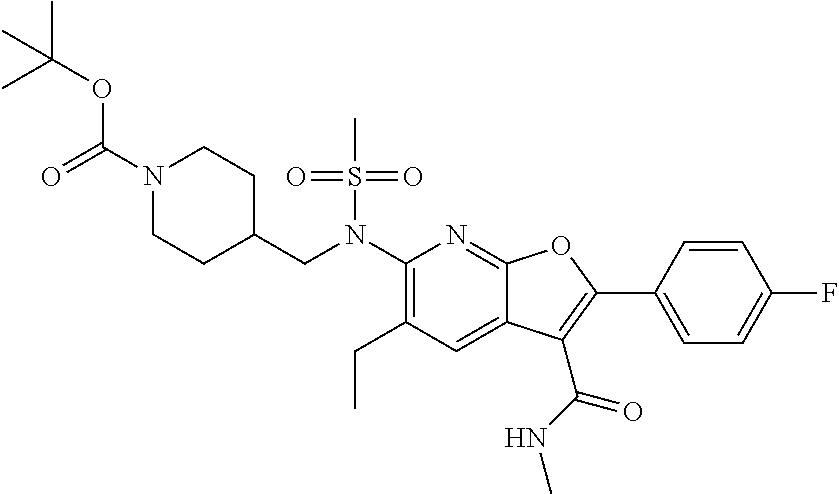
C1(N(CC2CCN(C(=O)OC(C)(C)C)CC2)S(C)(=O)=O)=C(CC)C=C2C(=N1)OC(C1=CC=C(F)C=C1)=C2C(NC)=O
